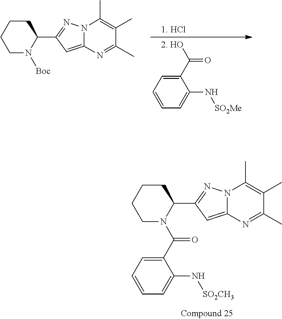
C1=C(N[SO2Me])C(C(O)=O)=CC=C1.N1([Boc])C(C2=NN3C(=C2)N=C(C)C(C)=C3C)CCCC1.N1(C(C2=CC=CC=C2N[SO2CH3])=O)C(C2=NN3C(=C2)N=C(C)C(C)=C3C)CCCC1
